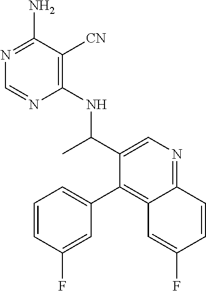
C1(NC(C2=CN=C3C(=C2C2=CC=CC(F)=C2)C=C(F)C=C3)C)=C([CN])C(N)=NC=N1
